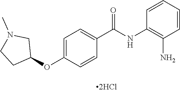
C1=CC=CC(N)=C1NC(C1=CC=C(OC2CN(C)CC2)C=C1)=O
